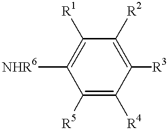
C1([R4])=C([R5])C([NHR6])=C([R1])C([R2])=C1[R3]
